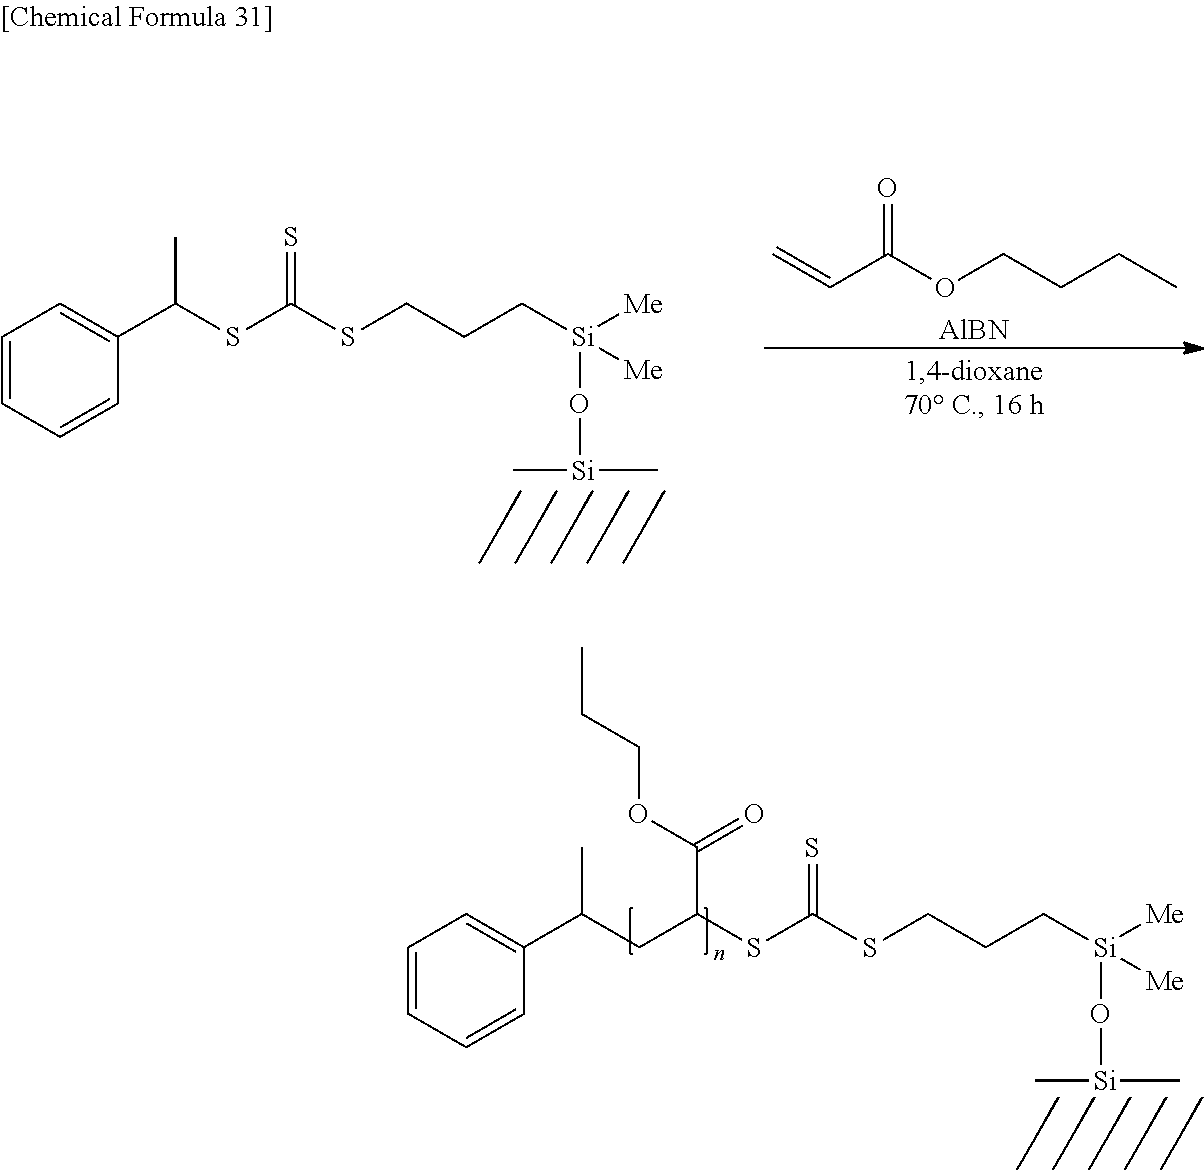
C=CC(OCCCC)=O.[AlBN].C1=CC=CC(C(SC(SCCC[Si]([Me])([Me])O[Si](C)C)=S)C)=C1.C1=CC=CC(C(CC(SC(SCCC[Si]([Me])([Me])O[Si](C)C)=S)C(OCCC)=O)C)=C1
